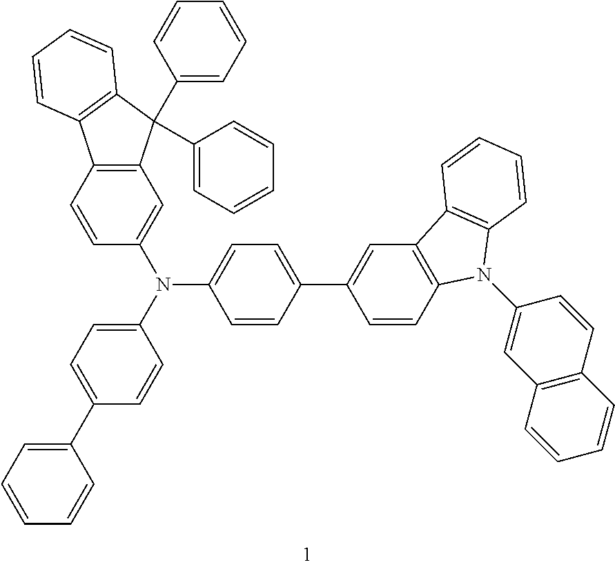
C1(C2(C3=CC=CC=C3)C3=C(C4=C2C=CC=C4)C=CC(N(C2=CC=C(C4=CC=CC=C4)C=C2)C2=CC=C(C4=CC5=C(C=C4)N(C4=CC6=C(C=C4)C=CC=C6)C4=C5C=CC=C4)C=C2)=C3)=CC=CC=C1
